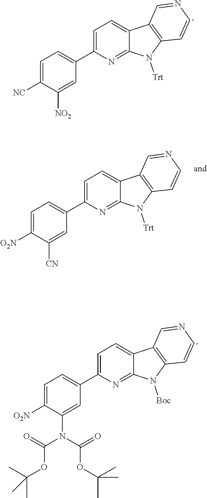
C1=C([NC])C([NO2])=CC(C2=CC=C3C(=N2)N([Trt])C2=C3C=NC=C2)=C1.C1=C([O2N])C([CN])=CC(C2=CC=C3C(=N2)N([Trt])C2=C3C=NC=C2)=C1.C1=C([O2N])C(N(C(OC(C)(C)C)=O)C(OC(C)(C)C)=O)=CC(C2=CC=C3C(=N2)N([Boc])C2=C3C=NC=C2)=C1
